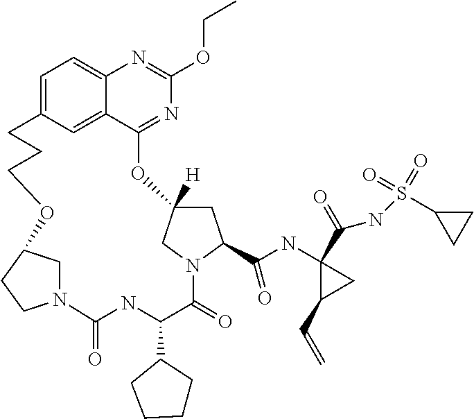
C12=CC=C3C=C1C(=NC(OCC)=N2)OC1([H])CC(C(=O)NC2(C(NS(=O)(=O)C4CC4)=O)C(C=C)C2)N(C(=O)C(C2CCCC2)NC(=O)N2CC(OCCC3)CC2)C1
